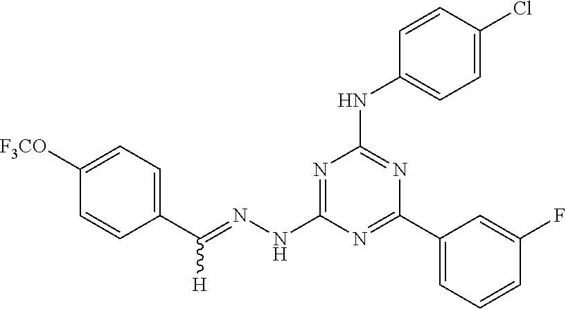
C1(C(=NNC2=NC(NC3=CC=C(Cl)C=C3)=NC(C3=CC=CC(F)=C3)=N2)[H])=CC=C([F3CO])C=C1
